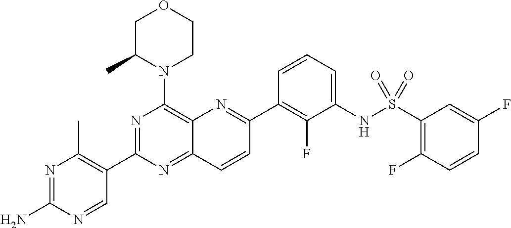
N1=C(N)N=CC(C2=NC(N3CCOCC3C)=C3C(=N2)C=CC(C2=C(F)C(NS(=O)(=O)C4=C(F)C=CC(F)=C4)=CC=C2)=N3)=C1C
